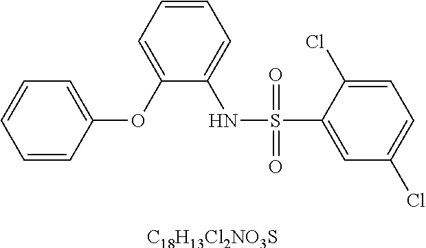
C1=CC(OC2=CC=CC=C2NS(=O)(=O)C2=CC(Cl)=CC=C2Cl)=CC=C1.[C18H13Cl2NO3S]
